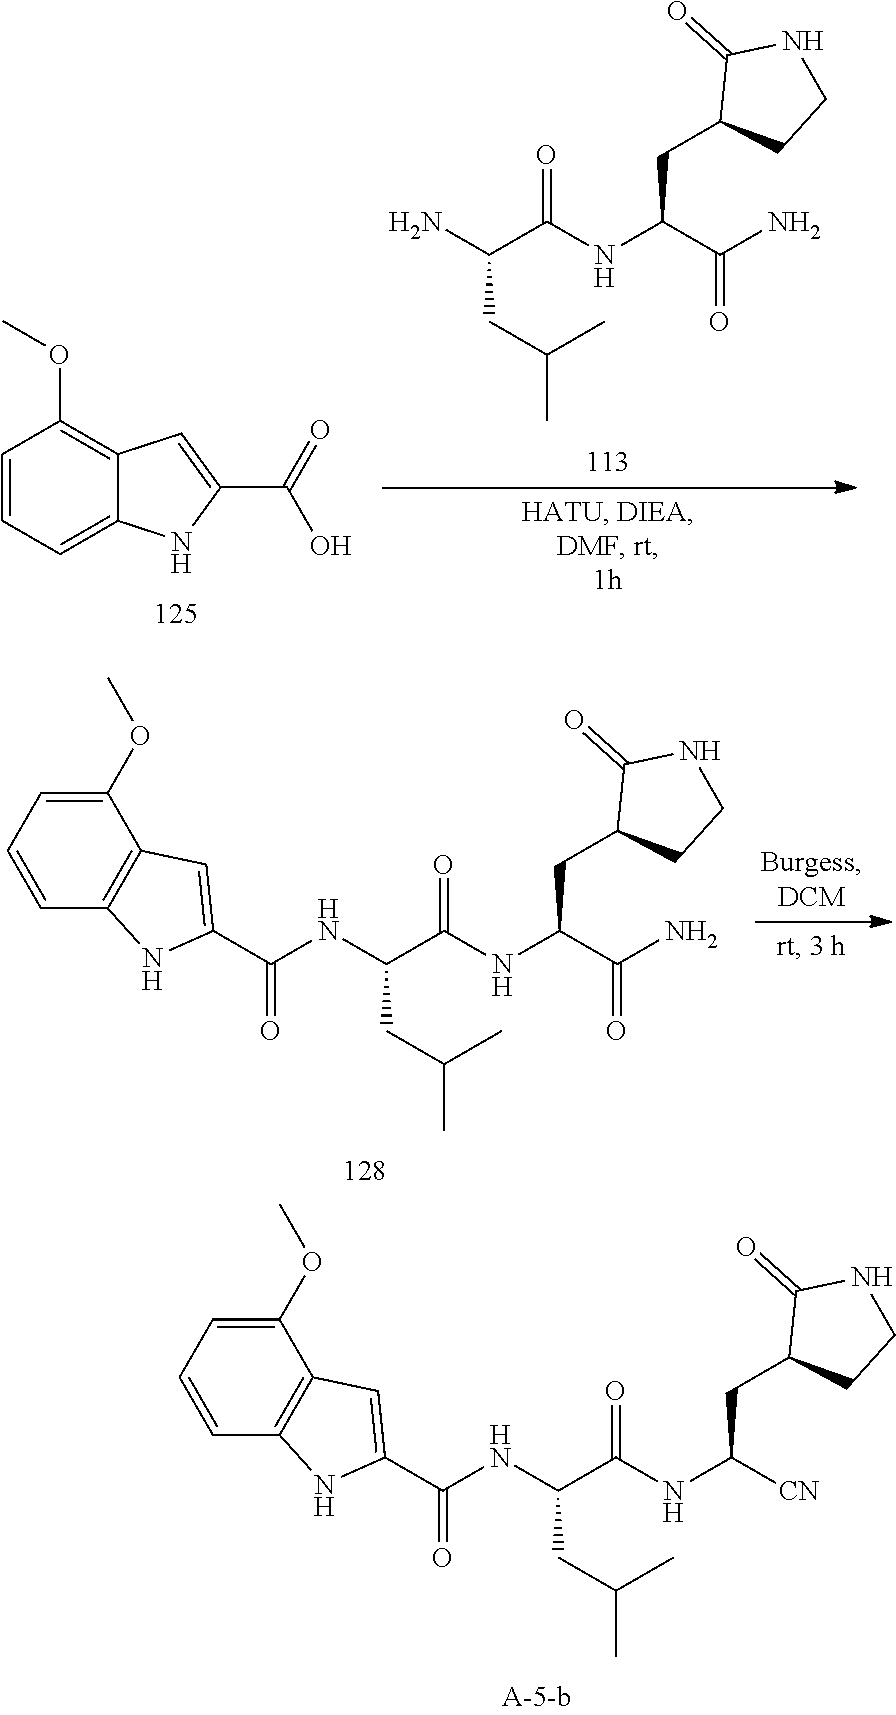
C1(OC)=CC=CC2=C1C=C(C(=O)NC(C(NC([CN])CC1CCNC1=O)=O)CC(C)C)N2.C1(OC)=CC=CC2=C1C=C(C(=O)NC(C(NC(C(N)=O)CC1CCNC1=O)=O)CC(C)C)N2.C1=CC=C2C(=C1OC)C=C(C(=O)O)N2.C(C(NC(C(N)=O)CC1CCNC1=O)=O)(N)CC(C)C
